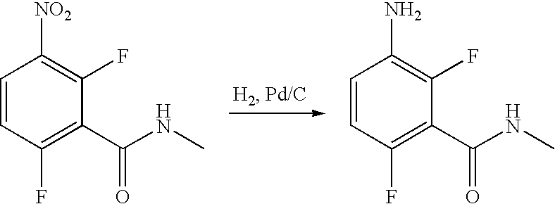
C1=CC(F)=C(C(NC)=O)C(F)=C1[NO2].C1=CC(F)=C(C(NC)=O)C(F)=C1N
